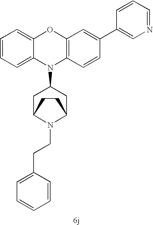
C12=C(C=CC(C3=CN=CC=C3)=C1)N(C1CC3N(CCC4=CC=CC=C4)C(C1)CC3)C1=CC=CC=C1O2
